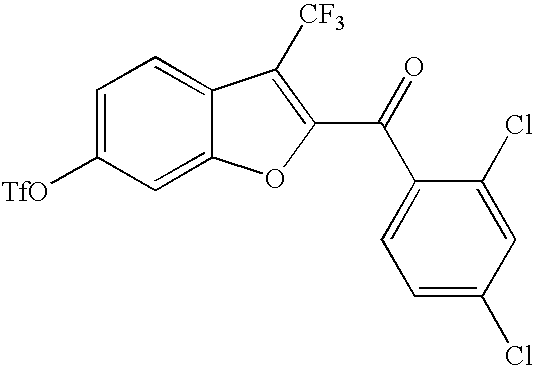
C1=C([TfO])C=C2C(=C1)C([CF3])=C(C(=O)C1=CC=C(Cl)C=C1Cl)O2
